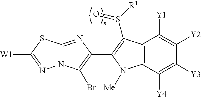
C12=NC(C3=C(S([R1])=O)C4=C(C([Y4])=C([Y3])C([Y2])=C4[Y1])N3[Me])=C(Br)N1N=C([W1])S2
